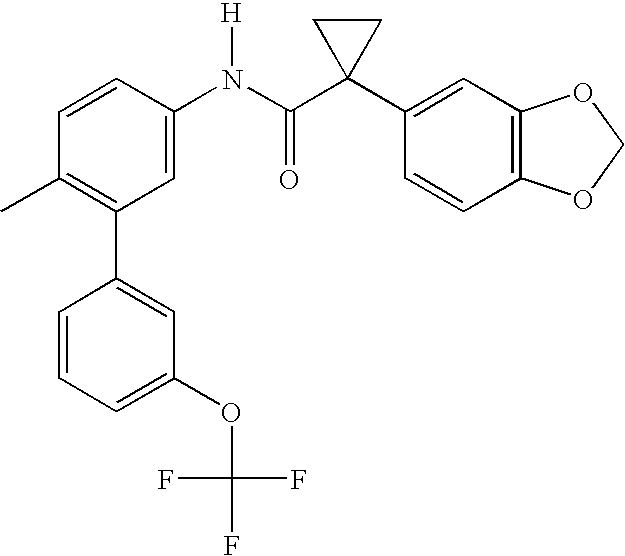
C1(N(C(C2(C3=CC4=C(C=C3)OCO4)CC2)=O)[H])=CC(C2=CC(OC(F)(F)F)=CC=C2)=C(C)C=C1
